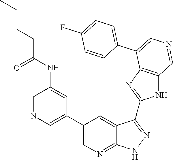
C1=NC=C(C2=CN=C3C(=C2)C(C2=NC4=C(N2)C=NC=C4C2=CC=C(F)C=C2)=NN3)C=C1NC(CCCC)=O
